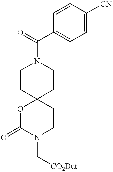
C1=CC([CN])=CC=C1C(N1CCC2(CC1)OC(=O)N(C[CO2But])CC2)=O
